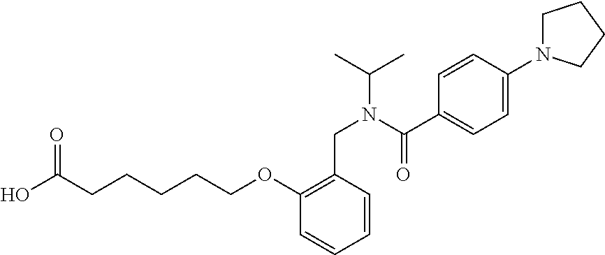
OC(CCCCCOC1=C(CN(C(C)C)C(C2=CC=C(N3CCCC3)C=C2)=O)C=CC=C1)=O
